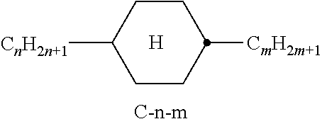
[C-n-m].[H].C1CC([CmH2m+1])CCC1[CnH2n+1]
